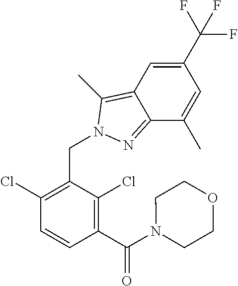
C1(Cl)=C(CN2C(C)=C3C=C(C(F)(F)F)C=C(C)C3=N2)C(Cl)=C(C(=O)N2CCOCC2)C=C1
